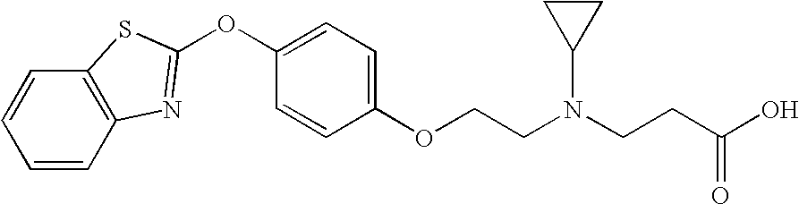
C1=CC2=C(C=C1)SC(OC1=CC=C(OCCN(CCC(O)=O)C3CC3)C=C1)=N2
